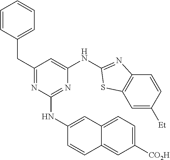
C1=C([Et])C=CC2=C1SC(NC1=CC(CC3=CC=CC=C3)=NC(NC3=CC4=CC=C([CO2H])C=C4C=C3)=N1)=N2
